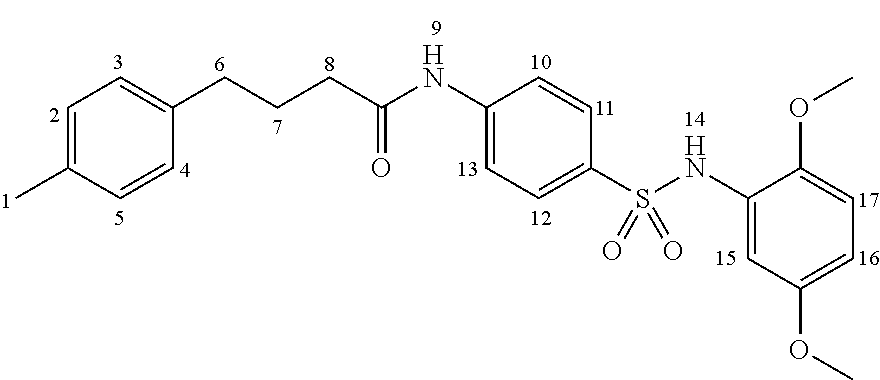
C1=C(C)C=CC(CCCC(NC2=CC=C(S(NC3=CC(OC)=CC=C3OC)(=O)=O)C=C2)=O)=C1
